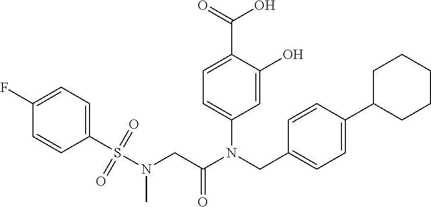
C1=C(O)C(C(=O)O)=CC=C1N(CC1=CC=C(C2CCCCC2)C=C1)C(CN(S(C1=CC=C(F)C=C1)(=O)=O)C)=O
